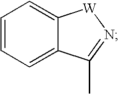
C1=CC=C2C(=C1)[W]N=C2C
